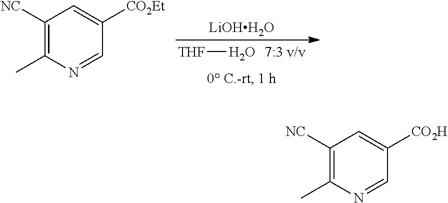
[THF]O.C1([NC])=C(C)N=CC([CO2Et])=C1.[LiOHH2O].C1([NC])=C(C)N=CC([CO2H])=C1
